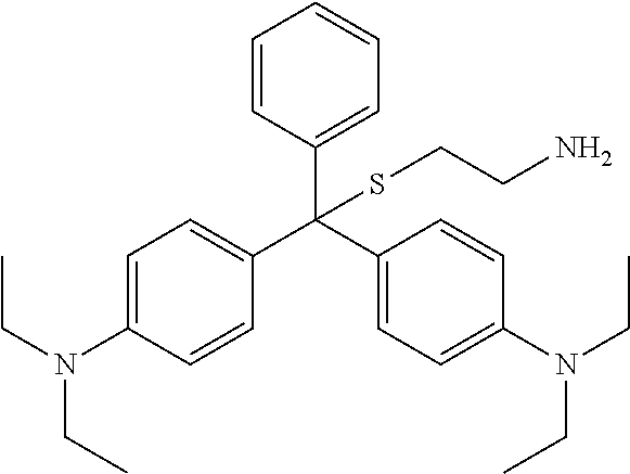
C1=CC(C(C2=CC=C(N(CC)CC)C=C2)(C2=CC=C(N(CC)CC)C=C2)SCCN)=CC=C1
